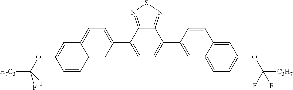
C12=NSN=C1C(C1=CC3=CC=C(OC([C3H7])(F)F)C=C3C=C1)=CC=C2C1=CC=C2C(=C1)C=CC(OC([H7C3])(F)F)=C2
